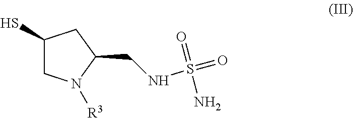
SC1CN([R3])C(CNS(N)(=O)=O)C1
